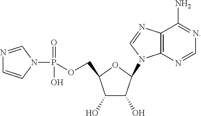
P(N1C=NC=C1)(=O)(O)OCC1C(O)C(O)C(N2C3=C(N=C2)C(N)=NC=N3)O1
